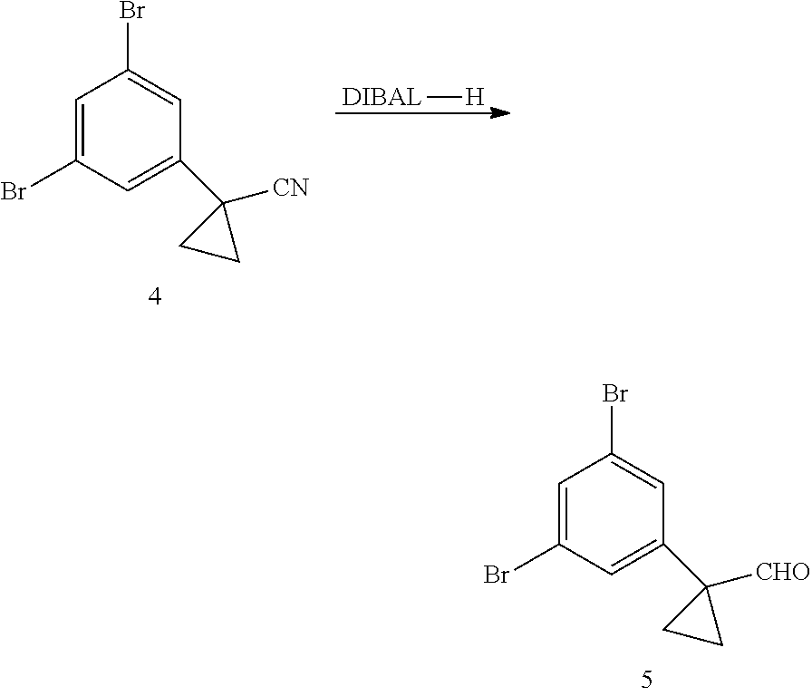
[DIBAL][H].C1=C(Br)C=C(C2([CN])CC2)C=C1Br.C1=C(Br)C=C(C2([CHO])CC2)C=C1Br
